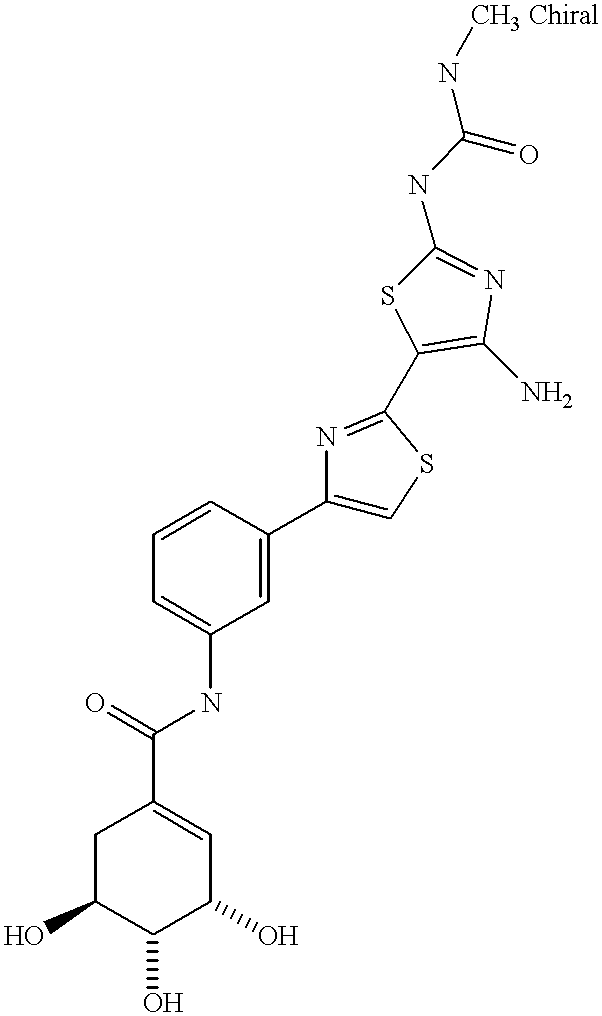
C1C(O)C(O)C(O)C=C1C(=O)NC1=CC=CC(C2=CSC(C3=C(N)N=C(NC(=O)N[CH3 Chiral])S3)=N2)=C1
